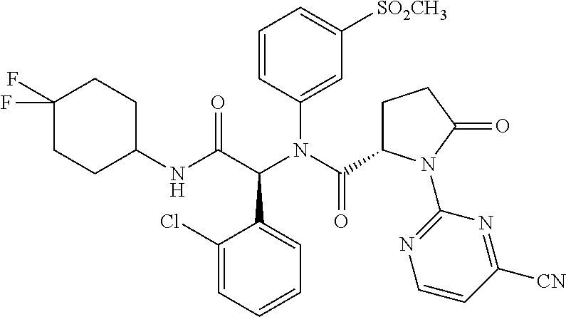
C1(Cl)=CC=CC=C1C(C(NC1CCC(F)(F)CC1)=O)N(C(C1CCC(=O)N1C1=NC=CC([CN])=N1)=O)C1=CC([SO2CH3])=CC=C1
